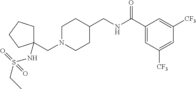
C(N1CCC(CNC(C2=CC([CF3])=CC([CF3])=C2)=O)CC1)C1(NS(=O)(CC)=O)CCCC1
